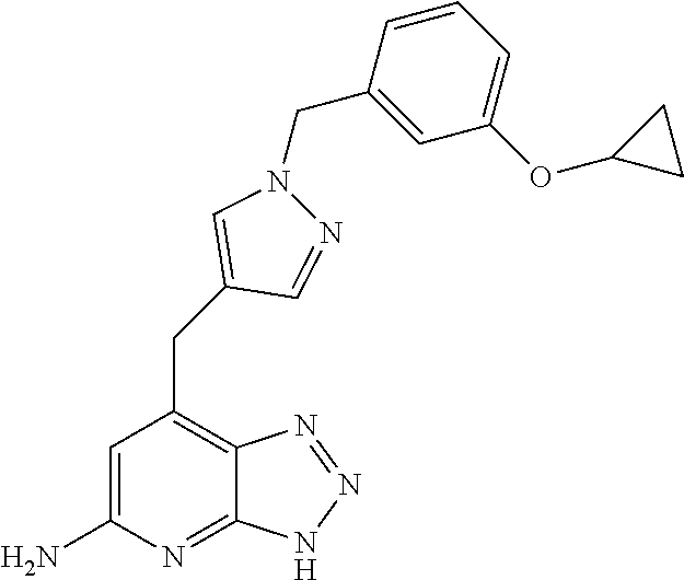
C1=C(N)N=C2C(=C1CC1=CN(CC3=CC(OC4CC4)=CC=C3)N=C1)N=NN2
